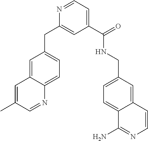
N1=CC=C(C(=O)NCC2=CC=C3C(=C2)C=CN=C3N)C=C1CC1=CC=C2C(=C1)C=C(C)C=N2
